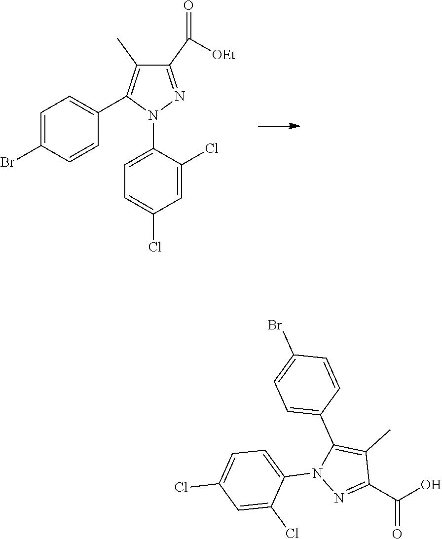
C1=C(N2N=C(C([OEt])=O)C(C)=C2C2=CC=C(Br)C=C2)C(Cl)=CC(Cl)=C1.C(=O)(C1=NN(C2=CC=C(Cl)C=C2Cl)C(C2=CC=C(Br)C=C2)=C1C)O
